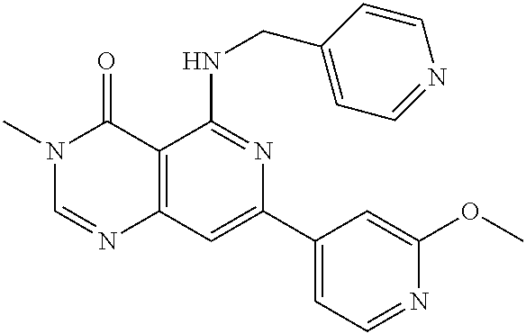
C12=C(C=C(C3=CC=NC(OC)=C3)N=C1NCC1=CC=NC=C1)N=CN(C)C2=O
